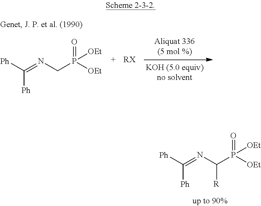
[Ph]C([Ph])=NCP(=O)([OEt])[OEt].[RX].[Ph]C([Ph])=NC(P(=O)([OEt])[OEt])[R]
